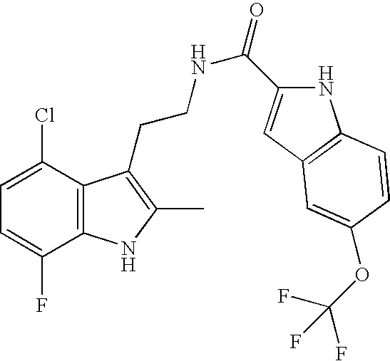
C1=C(Cl)C2=C(C(F)=C1)NC(C)=C2CCNC(=O)C1=CC2=C(N1)C=CC(OC(F)(F)F)=C2
